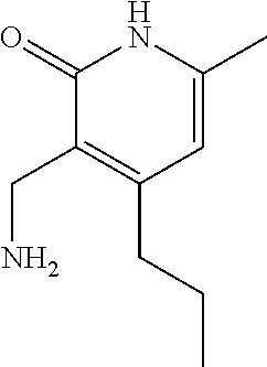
C1(=O)C(CN)=C(CCC)C=C(C)N1
